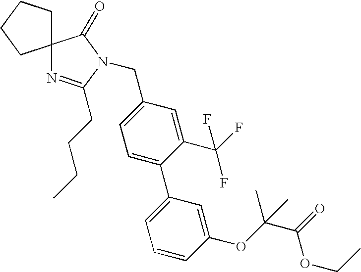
C12(N=C(CCCC)N(CC3=CC=C(C4=CC=CC(OC(C(=O)OCC)(C)C)=C4)C(C(F)(F)F)=C3)C1=O)CCCC2
